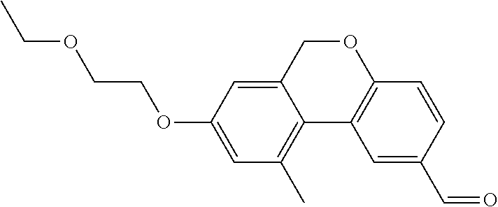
C12=CC(OCCOCC)=CC(C)=C1C1=C(OC2)C=CC(C=O)=C1
